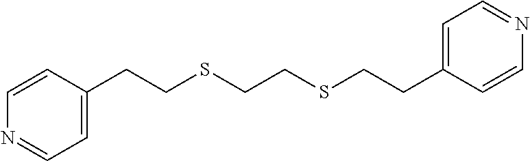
C1=C(CCSCCSCCC2=CC=NC=C2)C=CN=C1
